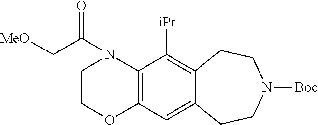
C12=C(N(C(C[MeO])=O)CCO1)C([iPr])=C1C(=C2)CCN([Boc])CC1
